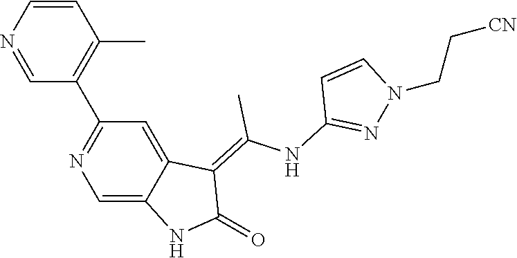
C1=CN=CC(C2=NC=C3C(=C2)C(=C(NC2=NN(CC[CN])C=C2)C)C(=O)N3)=C1C
